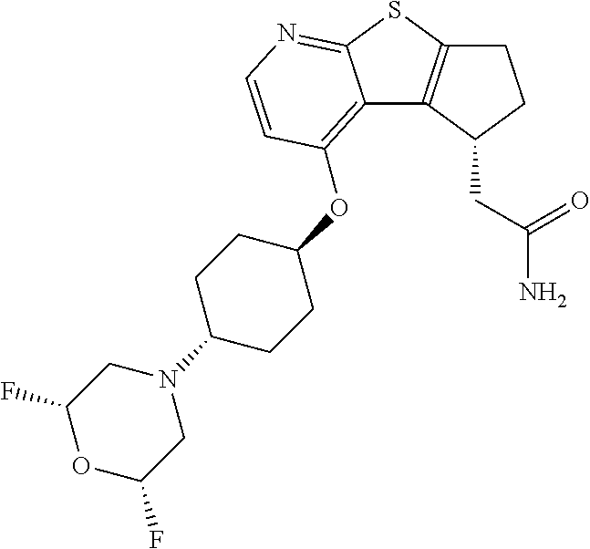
C12=C(C(CC(N)=O)CC1)C1=C(OC3CCC(N4CC(F)OC(F)C4)CC3)C=CN=C1S2
